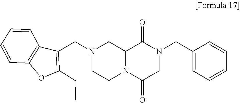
C12=C(C(CN3CCN4C(C3)C(=O)N(CC3=CC=CC=C3)CC4=O)=C(CC)O1)C=CC=C2
